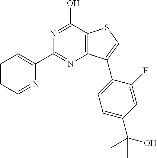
C12=C(C(O)=NC(C3=CC=CC=N3)=N1)SC=C2C1=CC=C(C(C)(O)C)C=C1F
